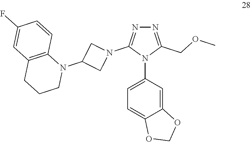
C1=C(N2C(COC)=NN=C2N2CC(N3C4=C(CCC3)C=C(F)C=C4)C2)C=C2C(=C1)OCO2
